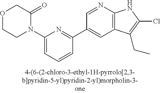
N1(C2=CC=CC(C3=CC4=C(N=C3)NC(Cl)=C4CC)=N2)C(=O)COCC1
